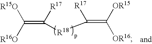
C(=C([R17])[R18]C(=C([OR15])[OR16])[R17])([R15O])[R16O]
